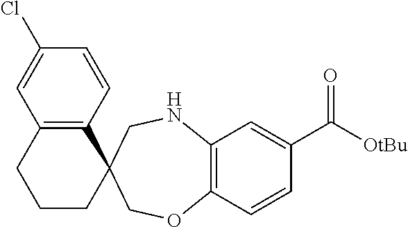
C12=C(C=CC(Cl)=C1)C1(CCC2)COC2=C(NC1)C=C(C([OtBu])=O)C=C2
